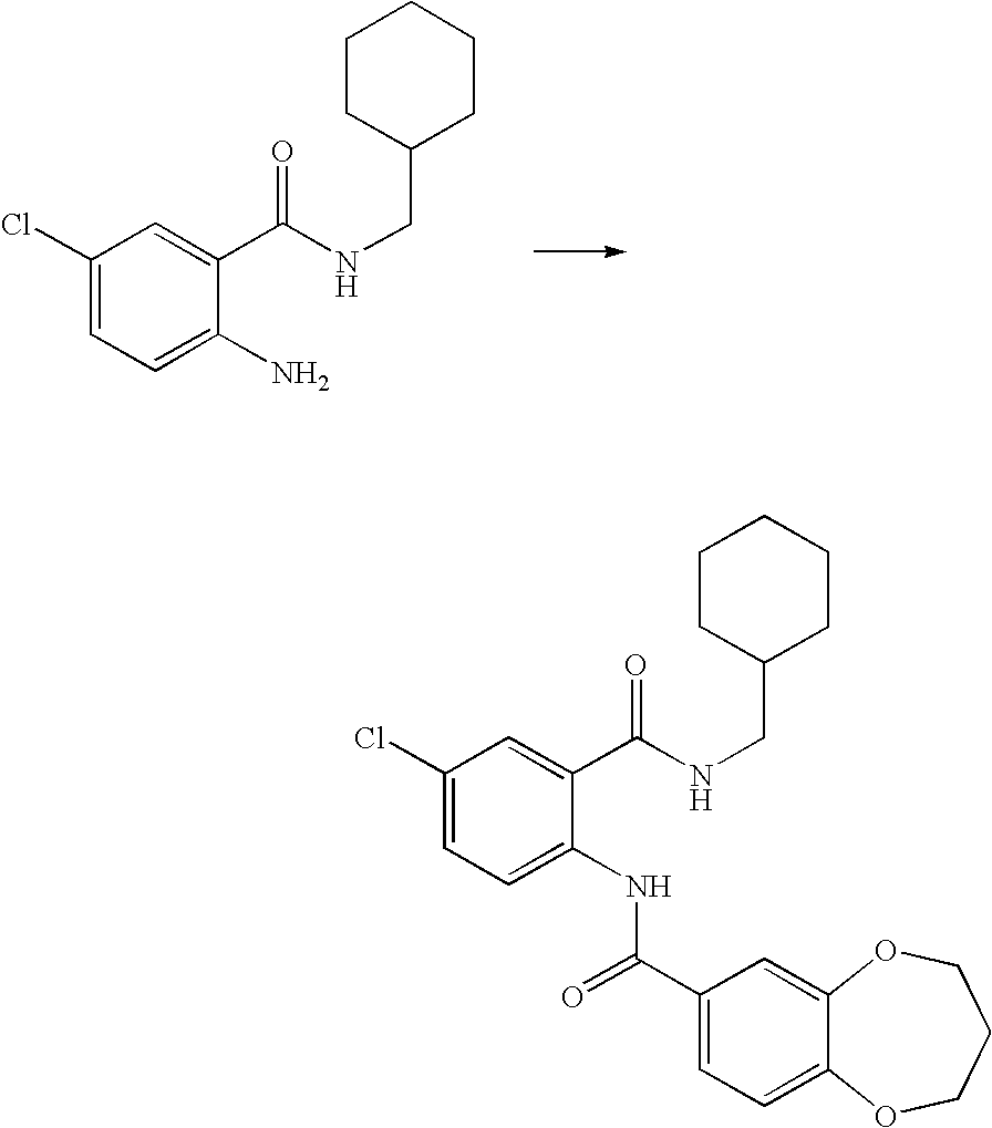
C1(Cl)=CC=C(NC(C2=CC=C3C(=C2)OCCCO3)=O)C(C(NCC2CCCCC2)=O)=C1.C1(Cl)=CC=C(N)C(C(NCC2CCCCC2)=O)=C1
